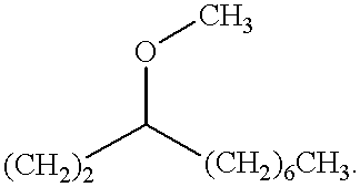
O(C([(CH2)2])[(CH2)6CH3])C
